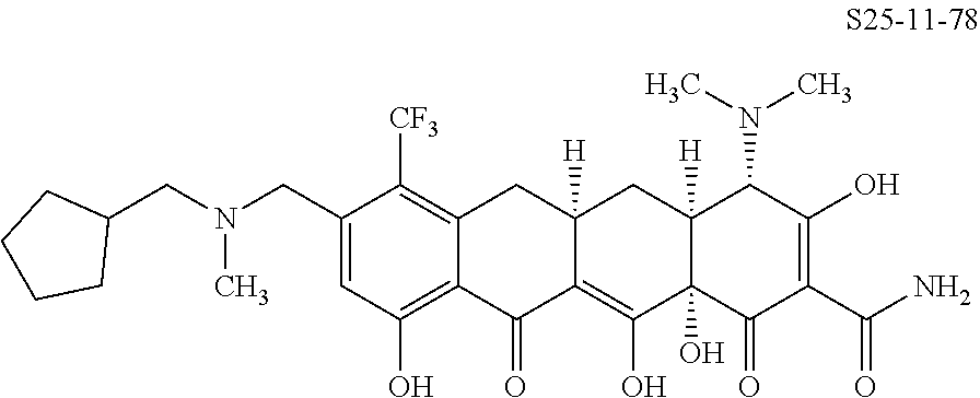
C1(CN(CC2CCCC2)C)=CC(O)=C2C(=C1[CF3])CC1([H])C(=C(O)C3(O)C([H])(C1)C(N(C)C)C(O)=C(C(N)=O)C3=O)C2=O
